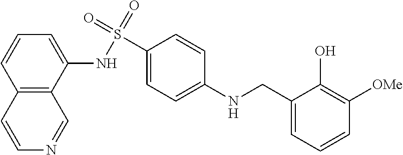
C1(NS(C2=CC=C(NCC3=CC=CC([OMe])=C3O)C=C2)(=O)=O)=CC=CC2=C1C=NC=C2
